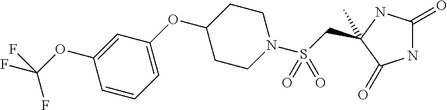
C(S(N1CCC(OC2=CC=CC(OC(F)(F)F)=C2)CC1)(=O)=O)C1(C)NC(=O)NC1=O
